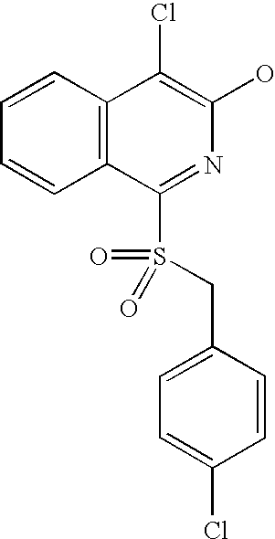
C12=C(C(Cl)=C(O)N=C1S(CC1=CC=C(Cl)C=C1)(=O)=O)C=CC=C2
